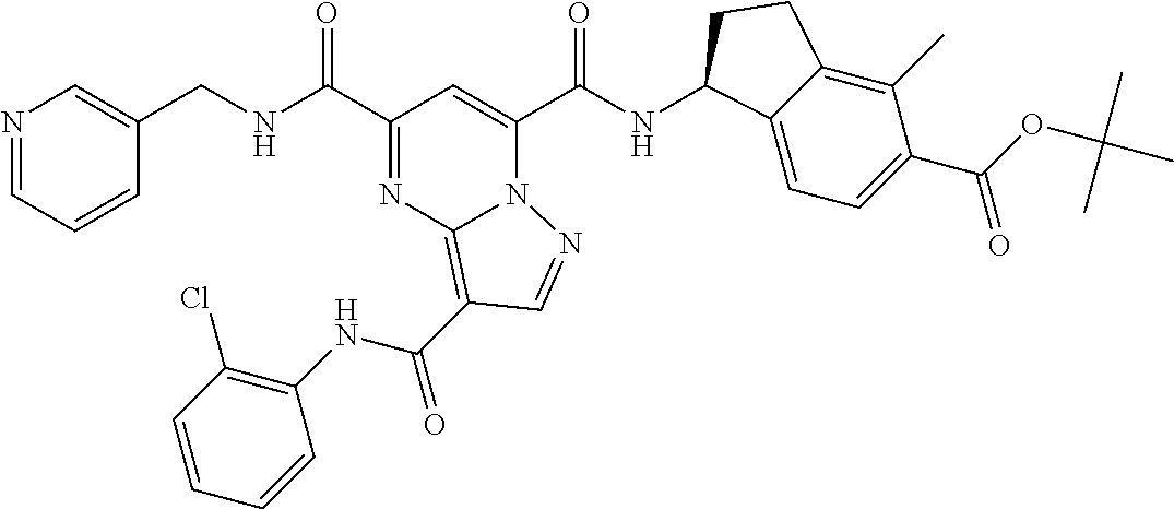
C(NC(=O)C1=NC2=C(C(NC3=C(Cl)C=CC=C3)=O)C=NN2C(C(=O)NC2C3=CC=C(C(=O)OC(C)(C)C)C(C)=C3CC2)=C1)C1=CN=CC=C1
